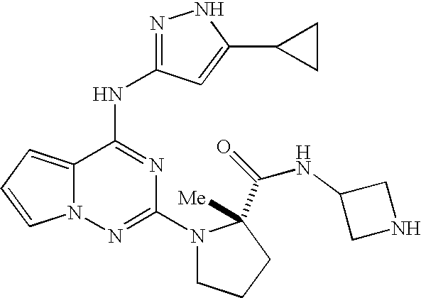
C12=CC=CN1N=C(N1CCCC1(C(=O)NC1CNC1)[Me])N=C2NC1=NNC(C2CC2)=C1
